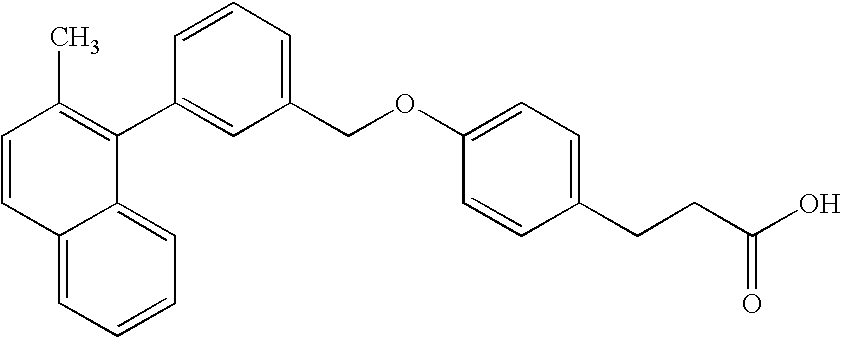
C12=CC=CC=C1C(C1=CC(COC3=CC=C(CCC(O)=O)C=C3)=CC=C1)=C(C)C=C2
